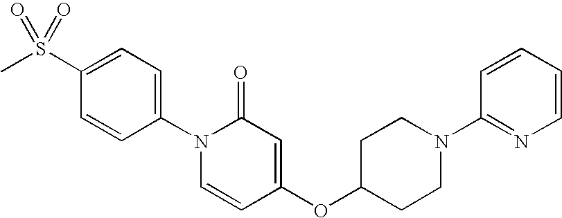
C1=C(S(C)(=O)=O)C=CC(N2C=CC(OC3CCN(C4=NC=CC=C4)CC3)=CC2=O)=C1
